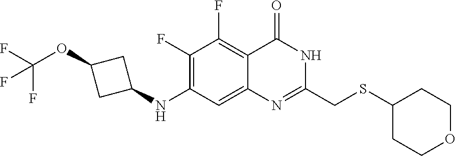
C1(F)=C(NC2CC(OC(F)(F)F)C2)C=C2C(=C1F)C(=O)NC(CSC1CCOCC1)=N2
